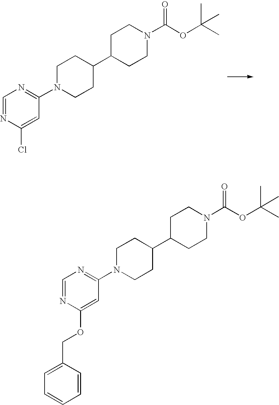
C1=NC(Cl)=CC(N2CCC(C3CCN(C(=O)OC(C)(C)C)CC3)CC2)=N1.C1=NC(OCC2=CC=CC=C2)=CC(N2CCC(C3CCN(C(=O)OC(C)(C)C)CC3)CC2)=N1
